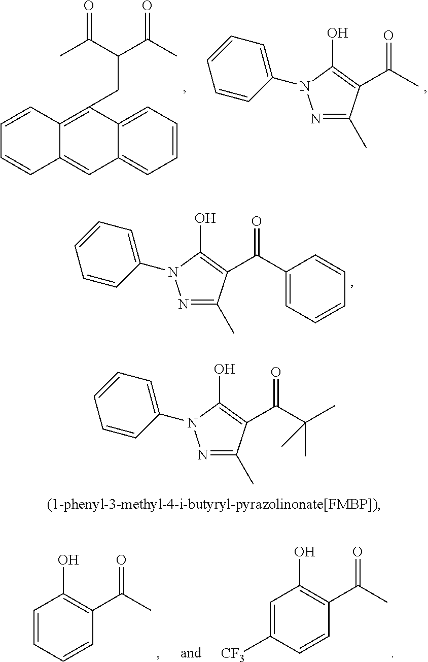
C1=CC=C2C(=C1)C=C1C(=C2CC(C(C)=O)C(C)=O)C=CC=C1.N1=C(C)C(C(C)=O)=C(O)N1C1=CC=CC=C1.N1=C(C)C(C(C2=CC=CC=C2)=O)=C(O)N1C1=CC=CC=C1.N1=C(C)C(C(C(C)(C)C)=O)=C(O)N1C1=CC=CC=C1.C1=CC=CC(C(C)=O)=C1O.C1=C([CF3])C=CC(C(C)=O)=C1O
